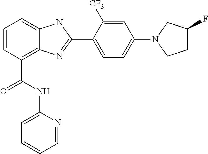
C1=CC(C(NC2=CC=CC=N2)=O)=C2C(=C1)NC(C1=CC=C(N3CCC(F)C3)C=C1[CF3])=N2
